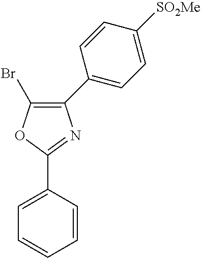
C1=CC=CC(C2=NC(C3=CC=C([SO2Me])C=C3)=C(Br)O2)=C1
